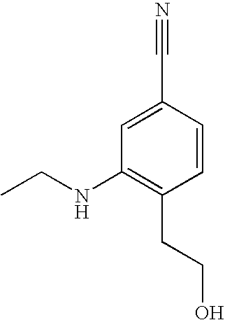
C1=C(C#N)C=CC(CCO)=C1NCC
